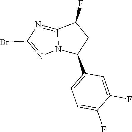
C1=C(C2CC(F)C3=NC(Br)=NN23)C=C(F)C(F)=C1
